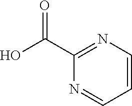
C1(C(O)=O)=NC=CC=N1
